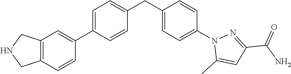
C12=C(C=CC(C3=CC=C(CC4=CC=C(N5C(C)=CC(C(N)=O)=N5)C=C4)C=C3)=C1)CNC2
